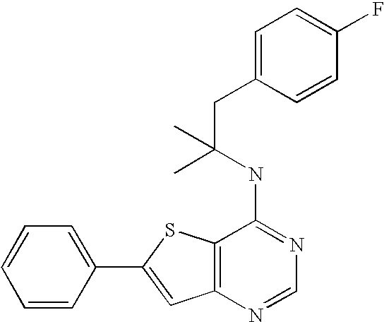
C1=C(C2=CC3=C(S2)C(NC(CC2=CC=C(F)C=C2)(C)C)=NC=N3)C=CC=C1
